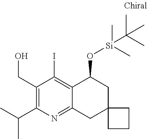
C(C1=C(C(C)C)N=C2C(=C1I)C(O[Si](C)(C)C(C)(C)C)CC1(C2)CCC1)O
